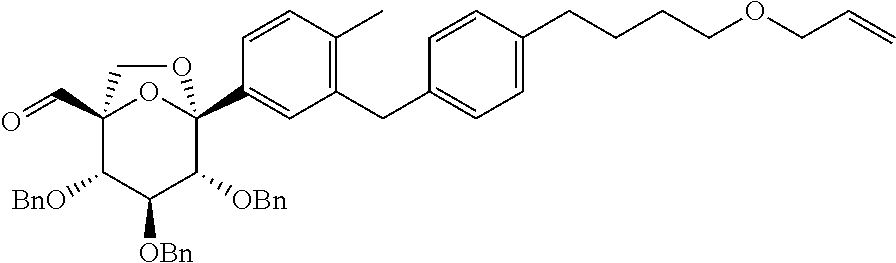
C12(C=O)C([BnO])C([OBn])C([OBn])C(C3=CC(CC4=CC=C(CCCCOCC=C)C=C4)=C(C)C=C3)(O1)OC2
